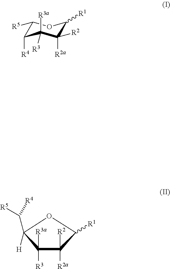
C1([R5])C([R4])C([R3])([R3a])C([R2a])([R2])C([R1])O1.C1([R3])([R3a])C([R2a])([R2])C([R1])OC1([H])C([R5])[R4]
